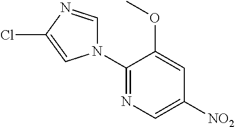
C1(N2C=NC(Cl)=C2)=NC=C([NO2])C=C1OC
